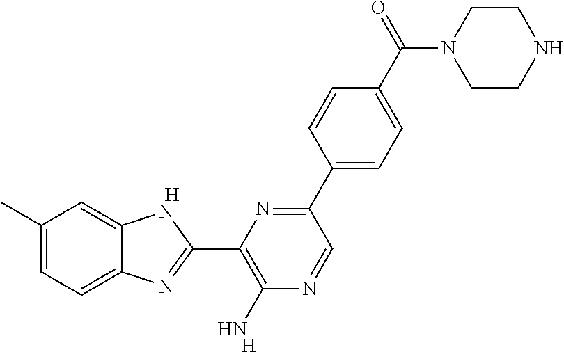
CC1=CC=C2C(=C1)NC(C1=C(N)N=CC(C3=CC=C(C(=O)N4CCNCC4)C=C3)=N1)=N2.[H].[H]
